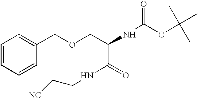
C1=CC=CC(COCC(NC(OC(C)(C)C)=O)C(=O)NCC[NC])=C1
